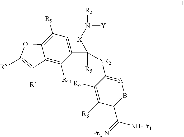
C12=C([R11])C(C([R5])([X]N([Y])[R2])[NR2]C3=[A]B=C(C(=[Pr2-N])[NH-Pr1])C([R6])=C3[R6])=CC([R9])=C1OC([R])=C2[R]
